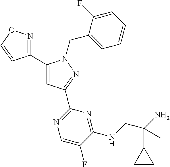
C1(C2=CC(C3=NC=C(F)C(NCC(N)(C4CC4)C)=N3)=NN2CC2=CC=CC=C2F)=NOC=C1
